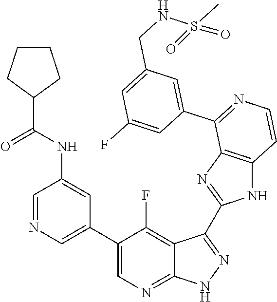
C1=NC=C(C2=CN=C3C(=C2F)C(C2=NC4=C(N2)C=CN=C4C2=CC(CNS(C)(=O)=O)=CC(F)=C2)=N[N H]3)C=C1NC(C1CCCC1)=O
